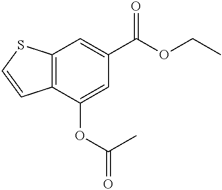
C12=C(C(OC(=O)C)=CC(C(OCC)=O)=C1)C=CS2
